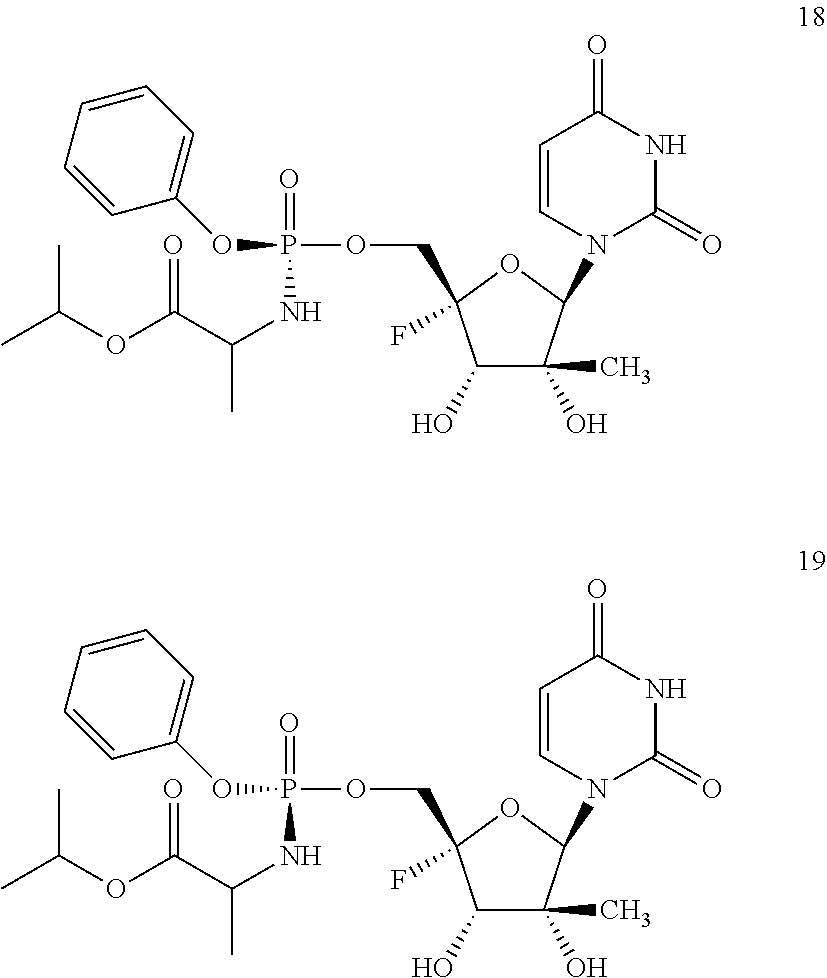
C1(O)C(O)(C)C(N2C(=O)NC(=O)C=C2)OC1(F)COP(=O)(NC(C)C(OC(C)C)=O)OC1=CC=CC=C1.C1(O)C(O)(C)C(N2C(=O)NC(=O)C=C2)OC1(F)COP(=O)(NC(C)C(OC(C)C)=O)OC1=CC=CC=C1
